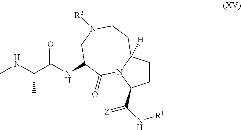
O=C(C(C)NC)NC1CN([R2])CCC2([H])CCC(C(=[Z])N[R1])N2C1=O
